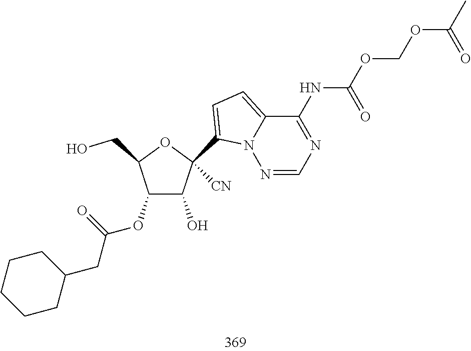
C1=C(C2([CN])C(O)C(OC(CC3CCCCC3)=O)C(CO)O2)N2C(=C1)C(NC(=O)OCOC(=O)C)=NC=N2
